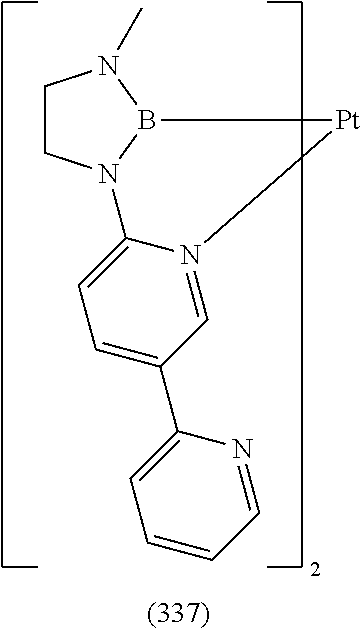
C1CN2B(N1C)[Pt]N1=CC(C3=CC=CC=N3)=CC=C21
